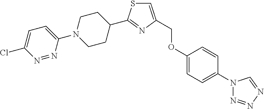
C1=C(COC2=CC=C(N3N=NN=C3)C=C2)N=C(C2CCN(C3=CC=C(Cl)N=N3)CC2)S1
